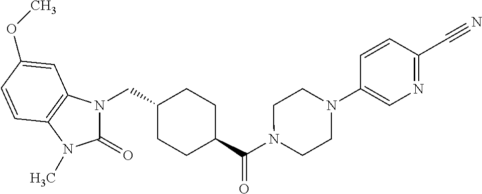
N1(CC2CCC(C(N3CCN(C4=CN=C(C#N)C=C4)CC3)=O)CC2)C(=O)N(C)C2=C1C=C(OC)C=C2
